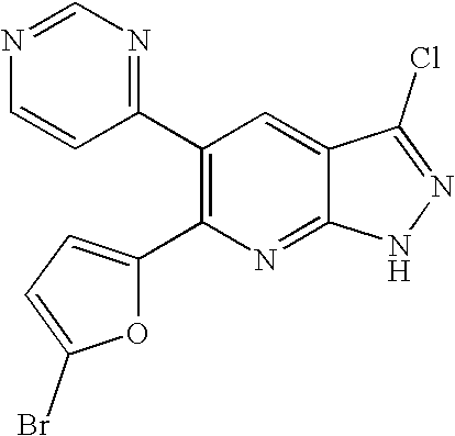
C1(C2=C(C3=NC=NC=C3)C=C3C(=N2)NN=C3Cl)=CC=C(Br)O1
